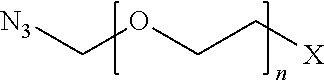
[N3]COCC[X]
